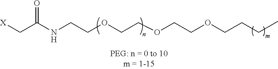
[X]CC(NCCOCCOCCOCCCC)=O
